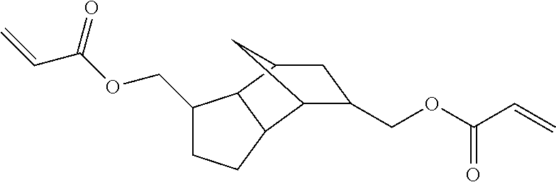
C=CC(OCC1CCC2C1C1CC2C(COC(C=C)=O)C1)=O
